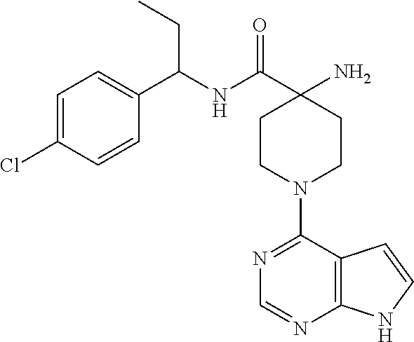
C1=C(Cl)C=CC(C(NC(C2(N)CCN(C3=NC=NC4=C3C=CN4)CC2)=O)CC)=C1
